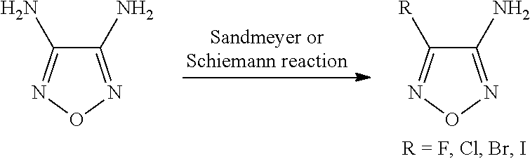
C1(N)=NON=C1[R].C1(N)=NON=C1N
